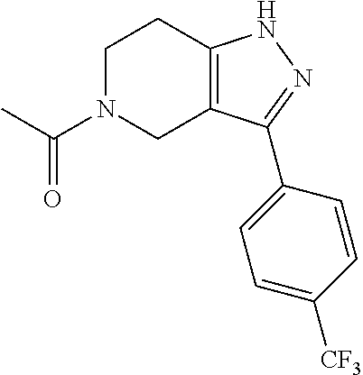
C1N(C(C)=O)CC2=C(C1)NN=C2C1=CC=C([CF3])C=C1
